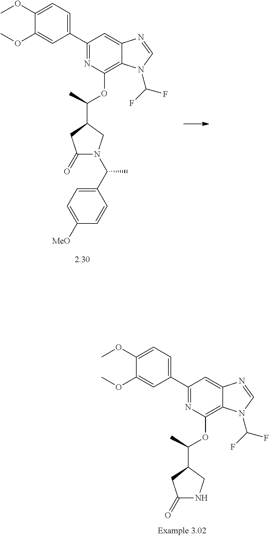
C1=C(OC)C(OC)=CC(C2=NC(OC(C3CC(=O)NC3)C)=C3C(=C2)N=CN3C(F)F)=C1.C1=C(OC)C(OC)=CC(C2=NC(OC(C3CC(=O)N(C(C4=CC=C([MeO])C=C4)C)C3)C)=C3C(=C2)N=CN3C(F)F)=C1
